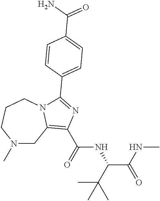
N1(C)CC2=C(C(=O)NC(C(NC)=O)C(C)(C)C)N=C(C3=CC=C(C(N)=O)C=C3)N2CCC1
